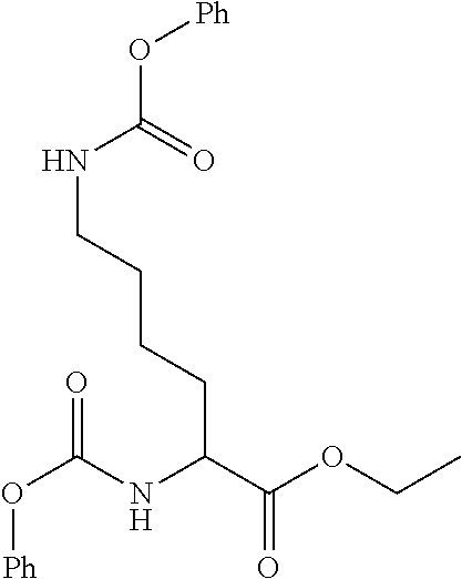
N(CCCCC(C(OCC)=O)NC(O[Ph])=O)C(=O)O[Ph]
